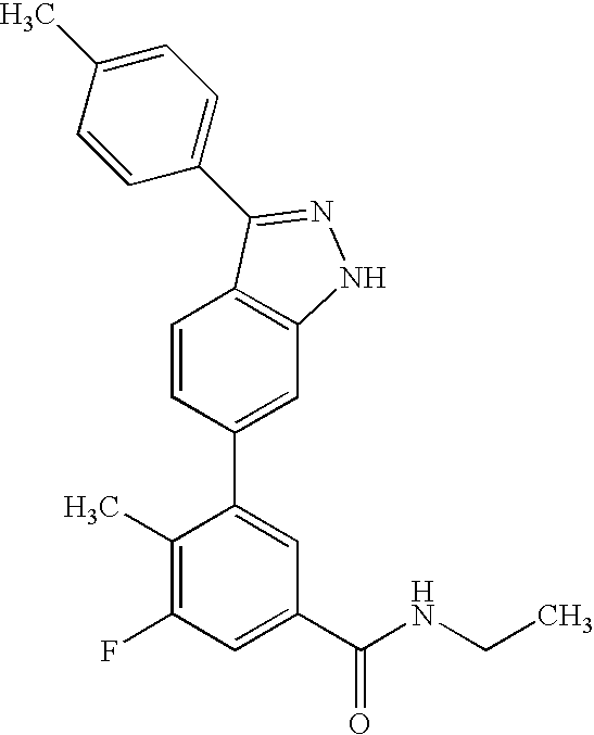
C1=CC(C2=CC(C(NCC)=O)=CC(F)=C2C)=CC2=C1C(C1=CC=C(C)C=C1)=NN2
